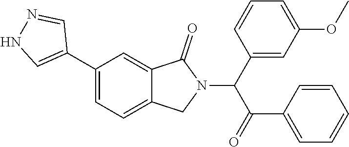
C1(C(N2C(=O)C3=CC(C4=CNN=C4)=CC=C3C2)C(C2=CC=CC=C2)=O)=CC(OC)=CC=C1
